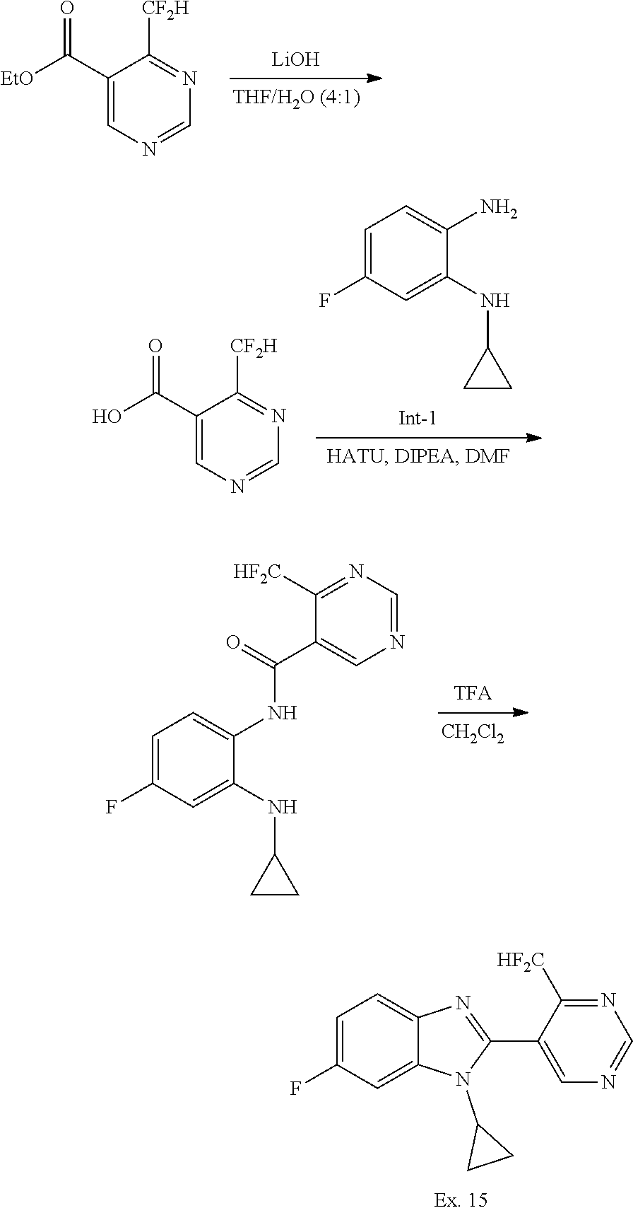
[LiOH].C1(C([EtO])=O)=CN=CN=C1[CF2H].C1=C(F)C=C(NC2CC2)C(N)=C1.C1(C(O)=O)=CN=CN=C1[CF2H].[CH2Cl2].C1=C(F)C=C(NC2CC2)C(NC(C2=CN=CN=C2[HF2C])=O)=C1.C1=C(F)C=C2C(=C1)N=C(C1=CN=CN=C1[HF2C])N2C1CC1
